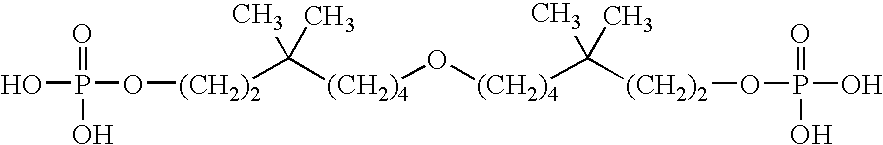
O(P(O)(=O)O)[(CH2)2]C([(CH2)4]O[(CH2)4]C(C)(C)[(CH2)2]OP(O)(=O)O)(C)C
